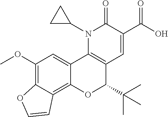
N1(C2CC2)C2=C(C=C(C(O)=O)C1=O)C(C(C)(C)C)OC1=C3C(=C(OC)C=C21)OC=C3
